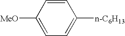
C1([MeO])=CC=C([n-C6H13])C=C1
